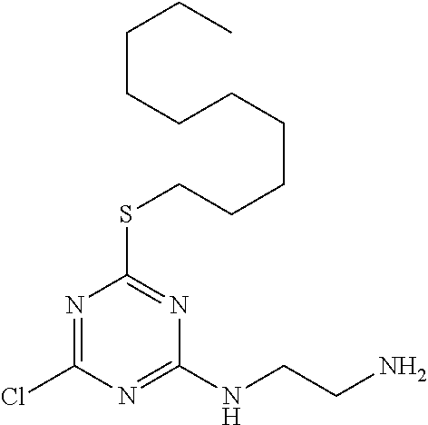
N1=C(Cl)N=C(NCCN)N=C1SCCCCCCCCCC
